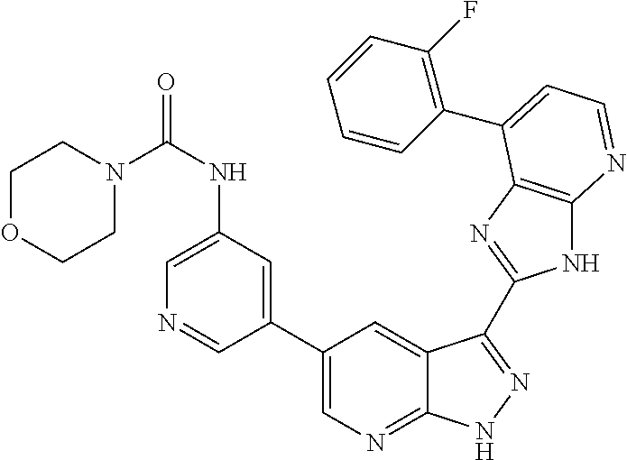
C1(C2=CN=C3C(=C2)C(C2=NC4=C(N2)N=CC=C4C2=C(F)C=CC=C2)=NN3)=CC(NC(=O)N2CCOCC2)=CN=C1
